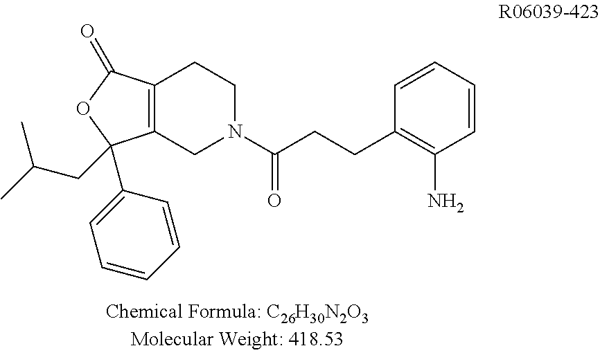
C12=C(C(=O)OC1(CC(C)C)C1=CC=CC=C1)CCN(C(CCC1=C(N)C=CC=C1)=O)C2
